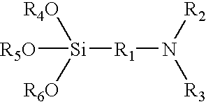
[Si]([R1]N([R3])[R2])([R4O])([R6O])[R5O]
